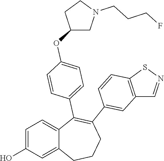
C1=C(O)C=C2C(=C1)C(C1=CC=C(OC3CN(CCCF)CC3)C=C1)=C(C1=CC3=C(C=C1)SN=C3)CCC2
